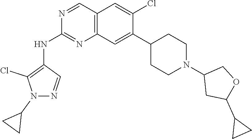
C12=C(C=C(C3CCN(C4CC(C5CC5)OC4)CC3)C(Cl)=C1)N=C(NC1=C(Cl)N(C3CC3)N=C1)N=C2
